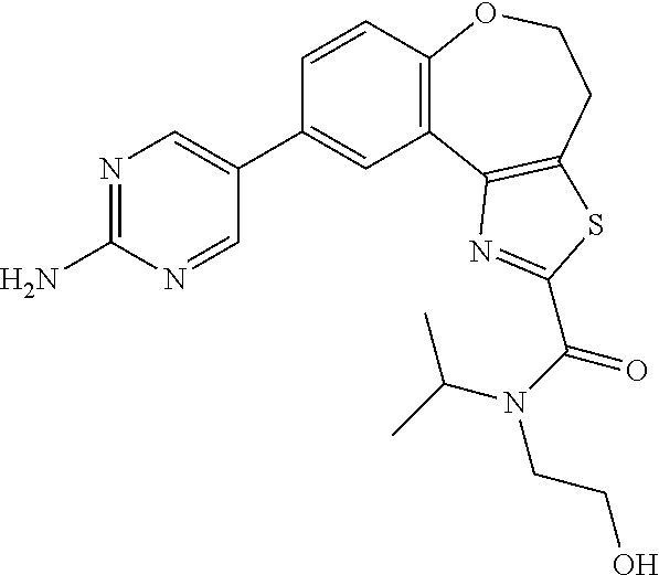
C1=CC2=C(C=C1C1=CN=C(N)N=C1)C1=C(CCO2)SC(C(N(C(C)C)CCO)=O)=N1
